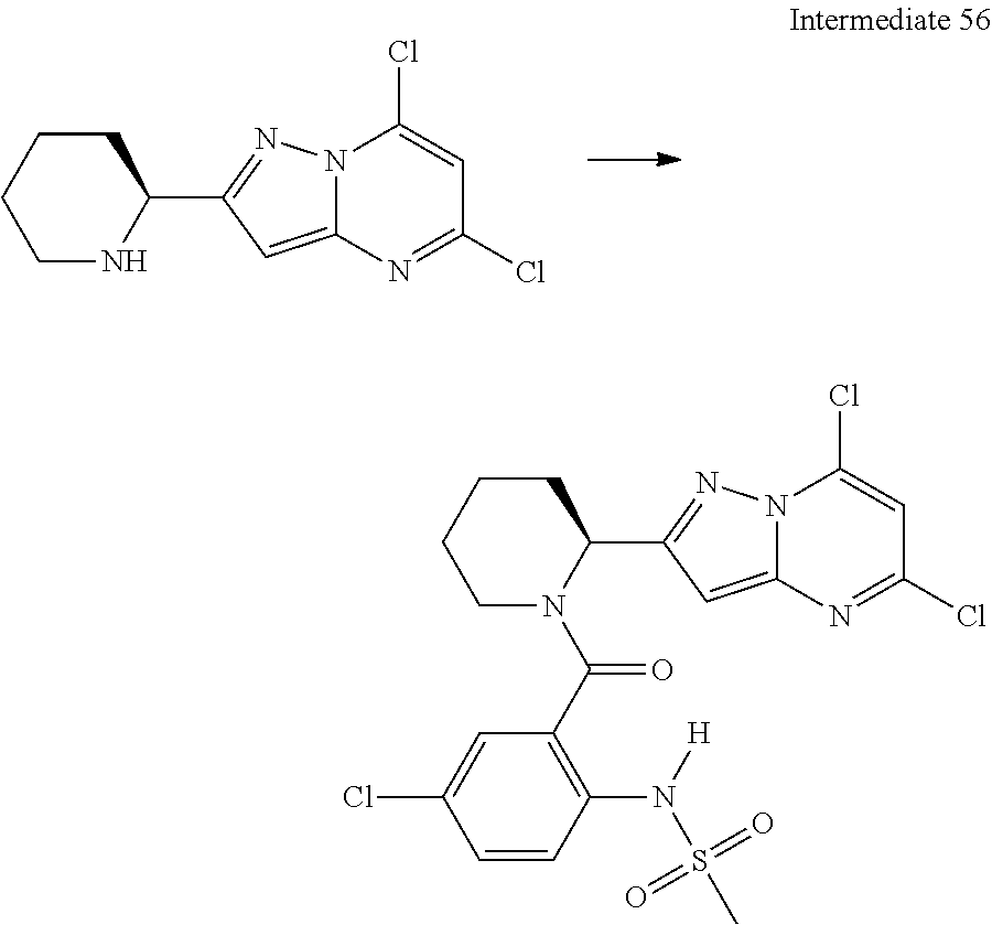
N1C(C2=NN3C(=C2)N=C(Cl)C=C3Cl)CCCC1.C1(C(N2C(C3=NN4C(=C3)N=C(Cl)C=C4Cl)CCCC2)=O)=C(N(S(C)(=O)=O)[H])C=CC(Cl)=C1
